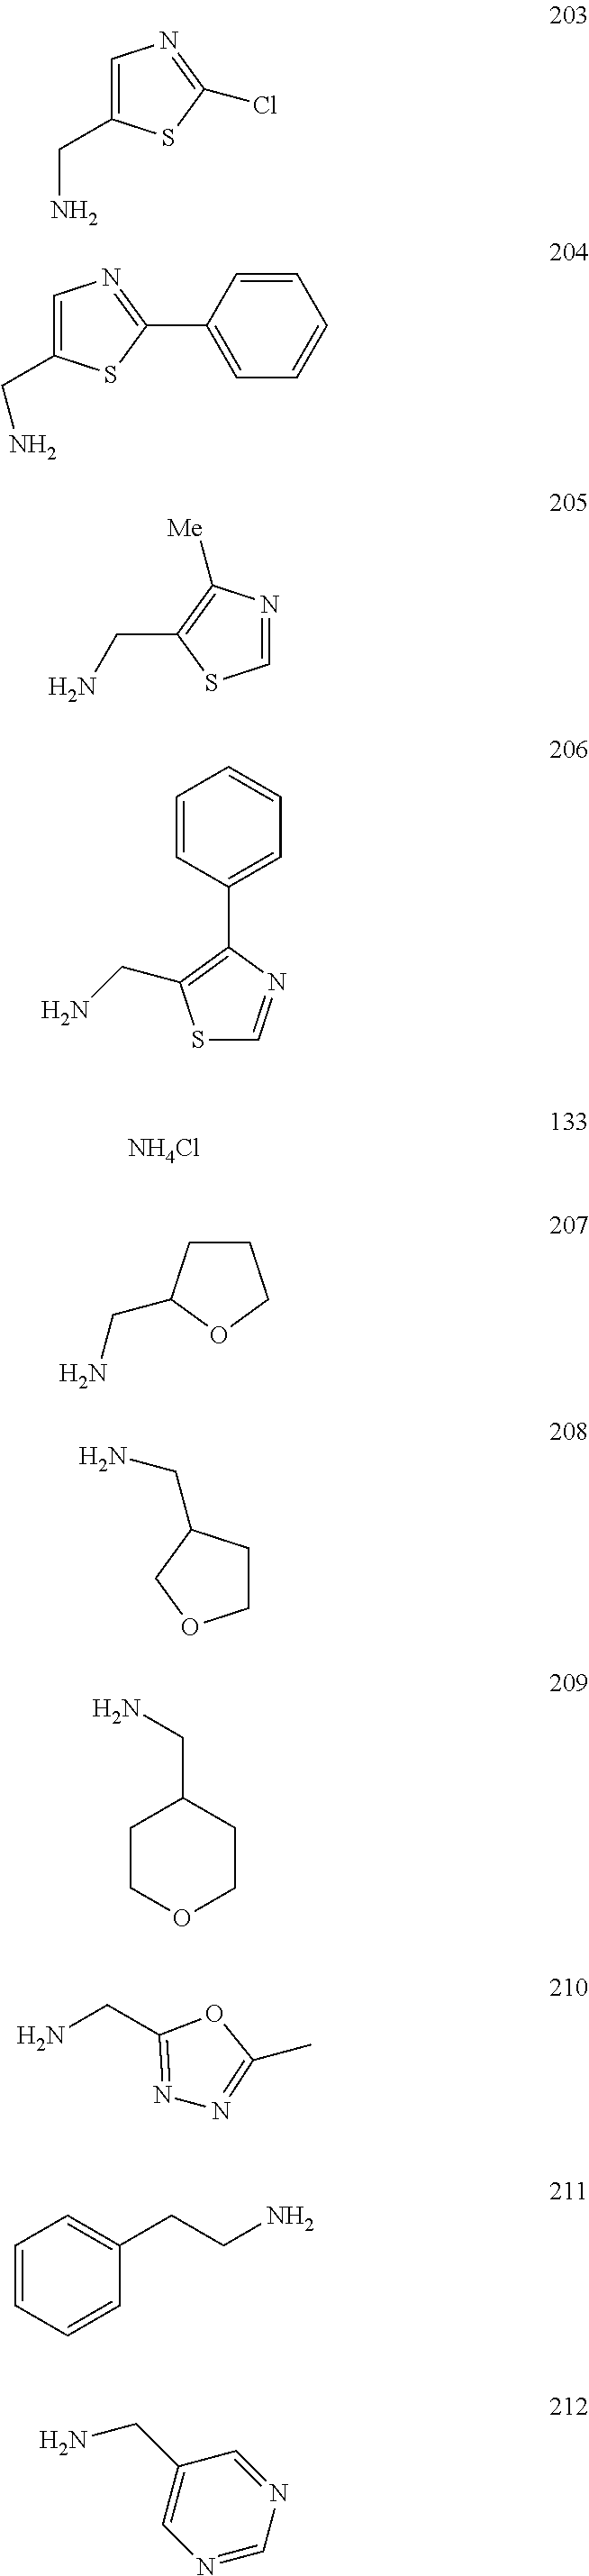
C1=C(CN)SC(Cl)=N1.C1=C(CN)SC(C2=CC=CC=C2)=N1.C(C1=C([Me])N=CS1)N.S1C=NC(C2=CC=CC=C2)=C1CN.[NH4Cl].C1CC(CN)OC1.C1CC(CN)CO1.C1COCCC1CN.N1=C(CN)OC(C)=N1.C1=CC=CC(CCN)=C1.C1(CN)=CN=CN=C1
